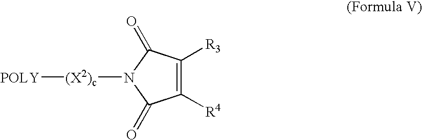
C1([R4])=C([R3])C(=O)N([(X2)c][POLY])C1=O
